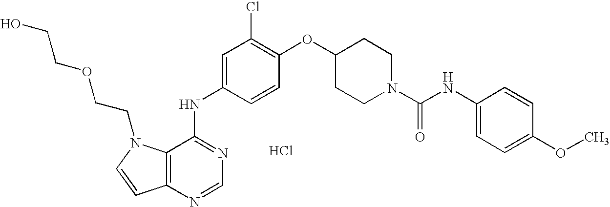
Cl.OCCOCCN1C2=C(C=C1)N=CN=C2NC1=CC(Cl)=C(OC2CCN(C(=O)NC3=CC=C(OC)C=C3)CC2)C=C1
